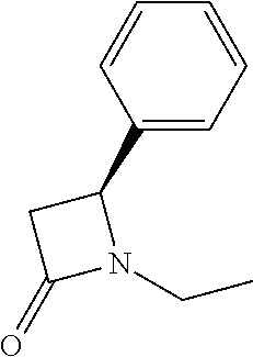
C1=CC(C2CC(=O)N2CC)=CC=C1
